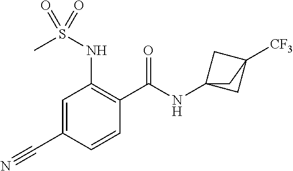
C1=C(C#N)C=CC(C(=O)NC23CC([CF3])(C2)C3)=C1NS(C)(=O)=O
